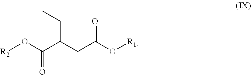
[R2]OC(C(CC(O[R1])=O)CC)=O
